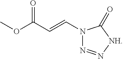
N1(C=CC(OC)=O)N=N[NH]C1=O
